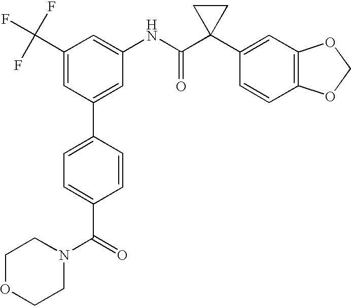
C1(C2=CC(NC(C3(C4=CC5=C(C=C4)OCO5)CC3)=O)=CC(C(F)(F)F)=C2)=CC=C(C(N2CCOCC2)=O)C=C1
